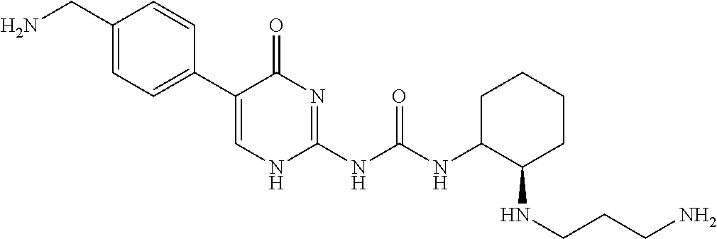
C1(CN)=CC=C(C2=CNC(NC(NC3C(NCCCN)CCCC3)=O)=NC2=O)C=C1
